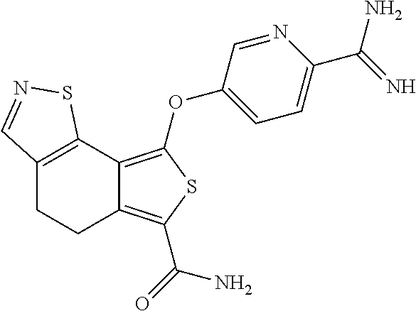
C12=C(OC3=CC=C(C(=N)N)N=C3)SC(C(=O)N)=C1CCC1=C2SN=C1
